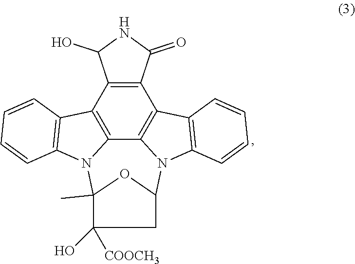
C12=C3C4=C(C5=C1C(O)NC5=O)C1=C(N4C4OC(C)(N3C3=C2C=CC=C3)C(O)([COOCH3])C4)C=CC=C1
